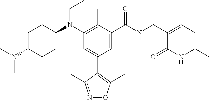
C1C(N(C)C)CCC(N(C2=C(C)C(C(NCC3=C(C)C=C(C)NC3=O)=O)=CC(C3=C(C)ON=C3C)=C2)CC)C1
